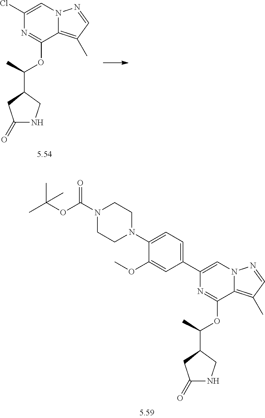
ClC1=CN2C(=C(C)C=N2)C(OC(C2CC(=O)NC2)C)=N1.C1(C2=CN3C(=C(C)C=N3)C(OC(C3CC(=O)NC3)C)=N2)=CC=C(N2CCN(C(OC(C)(C)C)=O)CC2)C(OC)=C1
